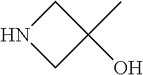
C1NCC1(O)C
